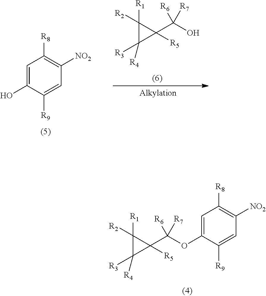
C1=C(OC(C2([R5])C([R1])([R2])C2([R4])[R3])([R7])[R6])C([R9])=CC([NO2])=C1[R8].C1=C(O)C([R9])=CC([NO2])=C1[R8].OC(C1([R5])C([R1])([R2])C1([R4])[R3])([R7])[R6]
